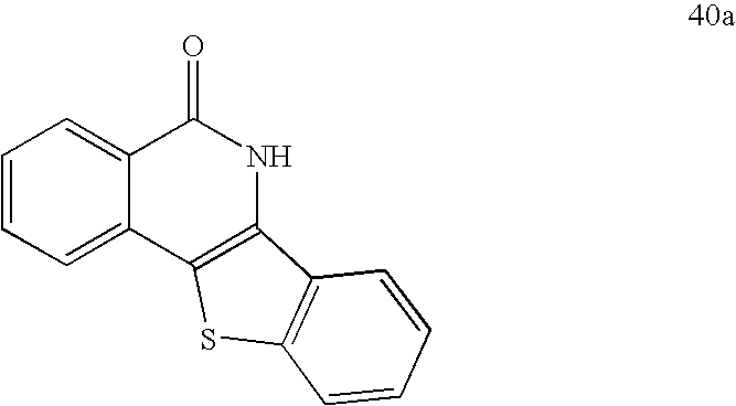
C1=CC=C2C(=C1)C(=O)NC1=C2SC2=C1C=CC=C2
